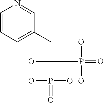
C1=CC=C(CC(O)(P(O)(=O)O)P(O)(=O)O)C=N1
